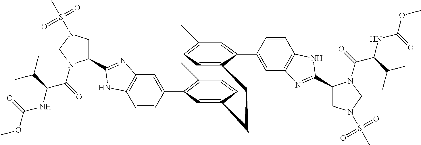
C12=C(C3=CC4=C(C=C3)NC(C3CN(S(C)(=O)=O)CN3C(=O)C(NC(OC)=O)C(C)C)=N4)C=C(C=C1)CCC1=CC=C(C=C1C1=CC3=C(C=C1)NC(C1CN(S(C)(=O)=O)CN1C(=O)C(NC(OC)=O)C(C)C)=N3)CC2
